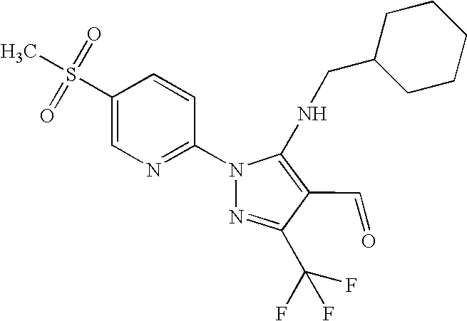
C1(S(=O)(=O)C)=CN=C(N2N=C(C(F)(F)F)C(C=O)=C2NCC2CCCCC2)C=C1
